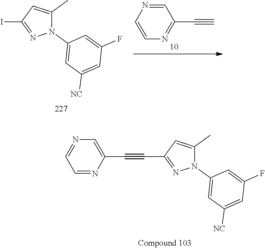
N1=CC(C#C)=NC=C1.N1(C2=CC([NC])=CC(F)=C2)C(C)=CC(I)=N1.N1=CC=NC(C#CC2=NN(C3=CC([NC])=CC(F)=C3)C(C)=C2)=C1
